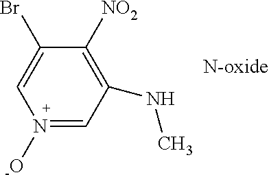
N1([-O])=CC(NC)=C([NO2])C(Br)=C1
